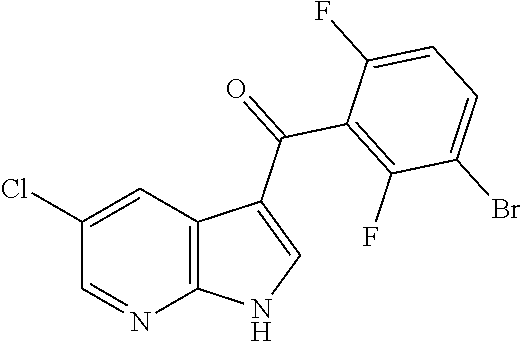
C1(Cl)=CC2=C(N=C1)NC=C2C(C1=C(F)C(Br)=CC=C1F)=O
